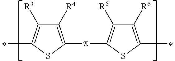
C1([R4])=C(pC2=C([R5])C([R6])=C(C)S2)SC(C)=C1[R3]
